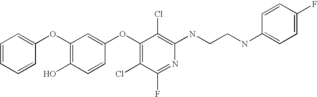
OC1=C(OC2=CC=CC=C2)C=C(OC2=C(Cl)C(F)=NC(NCCNC3=CC=C(F)C=C3)=C2Cl)C=C1
